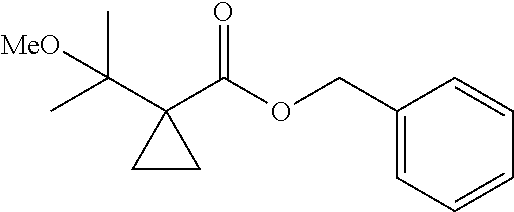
C1(C(OCC2=CC=CC=C2)=O)(C(C)(C)[MeO])CC1
